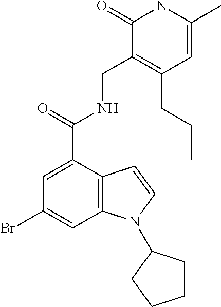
BrC1=CC2=C(C(C(NCC3=C(CCC)C=C(C)NC3=O)=O)=C1)C=CN2C1CCCC1
